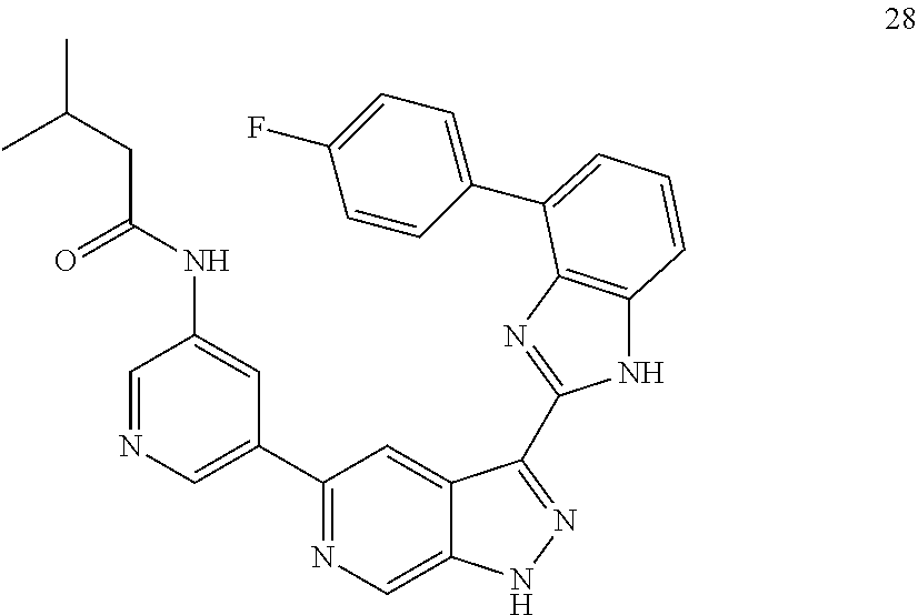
C1=NC=C(C2=NC=C3C(=C2)C(C2=NC4=C(N2)C=CC=C4C2=CC=C(F)C=C2)=NN3)C=C1NC(CC(C)C)=O
